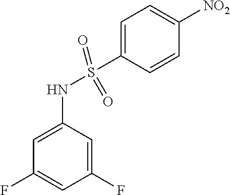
C1(F)=CC(NS(C2=CC=C([NO2])C=C2)(=O)=O)=CC(F)=C1
